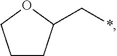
C1CC(C*)OC1
